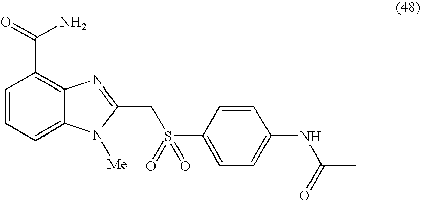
C1=CC=C2C(=C1C(=O)N)N=C(CS(C1=CC=C(NC(C)=O)C=C1)(=O)=O)N2[Me]
